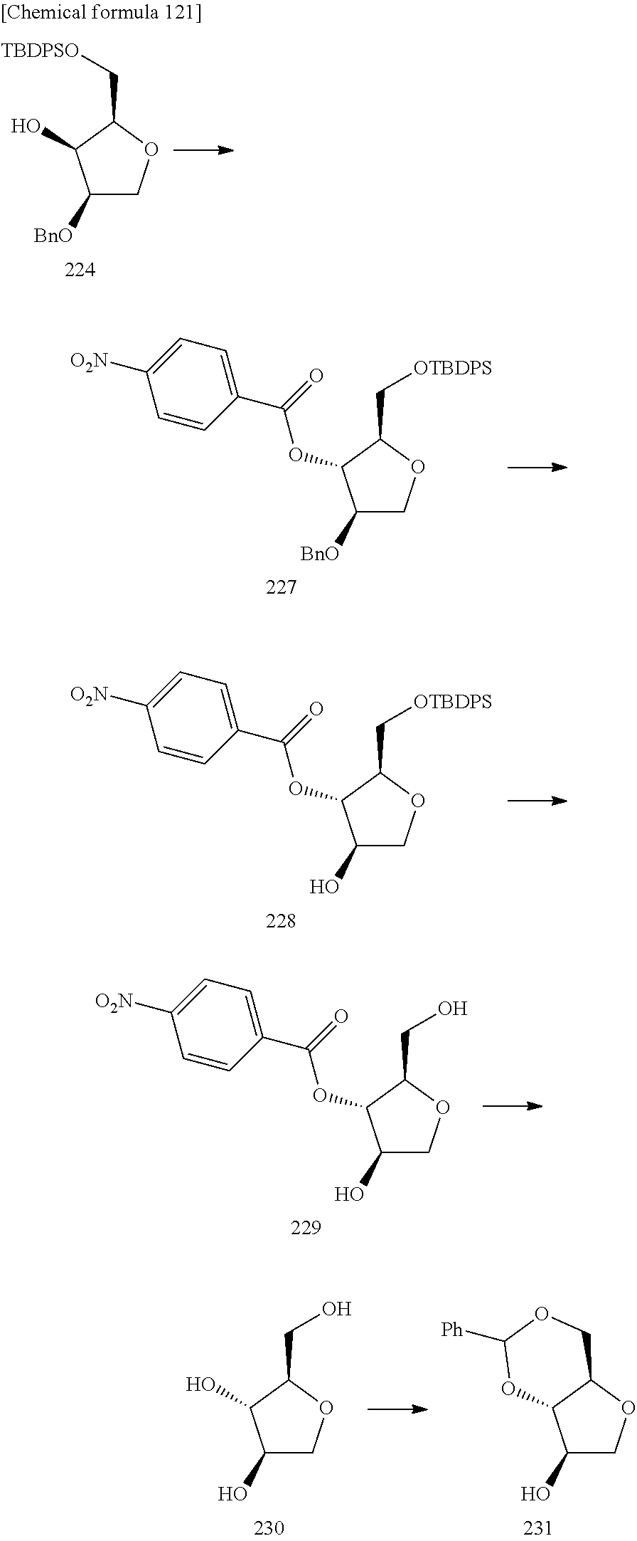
C1([BnO])COC(C[OTBDPS])C1OC(=O)C1=CC=C([O2N])C=C1.C1(O)COC(C[OTBDPS])C1OC(=O)C1=CC=C([O2N])C=C1.C1(O)COC(CO)C1OC(=O)C1=CC=C([O2N])C=C1.C1(O)COC(CO)C1O.C1(O)COC2C1OC([Ph])OC2.C1([BnO])COC(C[TBDPSO])C1O
